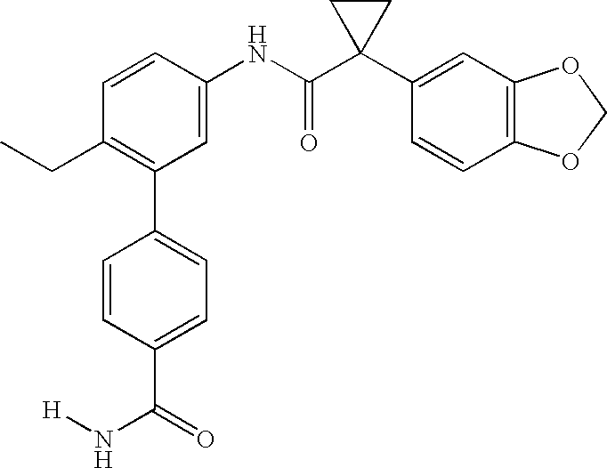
C1(C2=C(CC)C=CC(NC(C3(C4=CC5=C(C=C4)OCO5)CC3)=O)=C2)=CC=C(C(=O)N[H])C=C1
